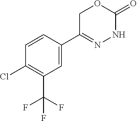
C1=CC(Cl)=C(C(F)(F)F)C=C1C1=NNC(=O)OC1
